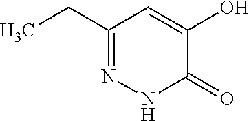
C1(CC)=NNC(=O)C(O)=C1
